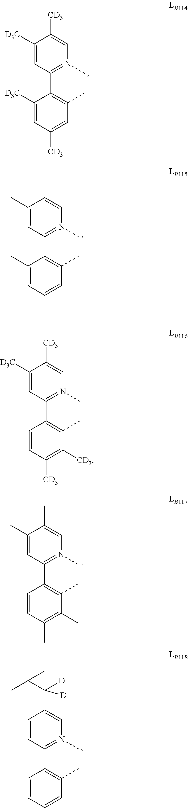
C1([D3C])=CC(C2=C(C)C([CD3])=C([CD3])C=C2)=N(C)C=C1[CD3].C1([D3C])=CC(C2=C(C)C=C([CD3])C=C2[D3C])=N(C)C=C1[CD3].C1(C)=CC(C2=C(C)C(C)=C(C)C=C2)=N(C)C=C1C.C1=CC(C2=C(C)C=CC=C2)=N(C)C=C1C(C(C)(C)C)([D])[D].C1(C)=CC(C2=C(C)C=C(C)C=C2C)=N(C)C=C1C
